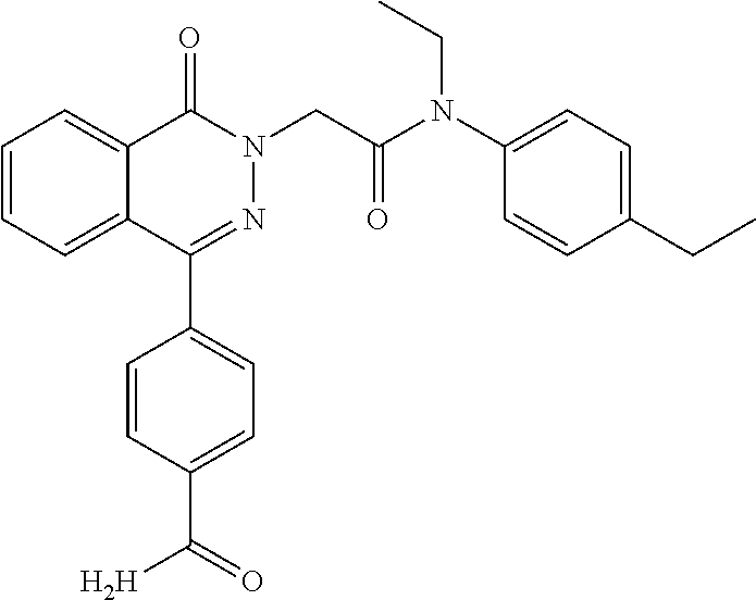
C1=CC=C2C(=C1)C(=O)N(CC(N(C1=CC=C(CC)C=C1)CC)=O)N=C2C1=CC=C(C([H])=O)C=C1
